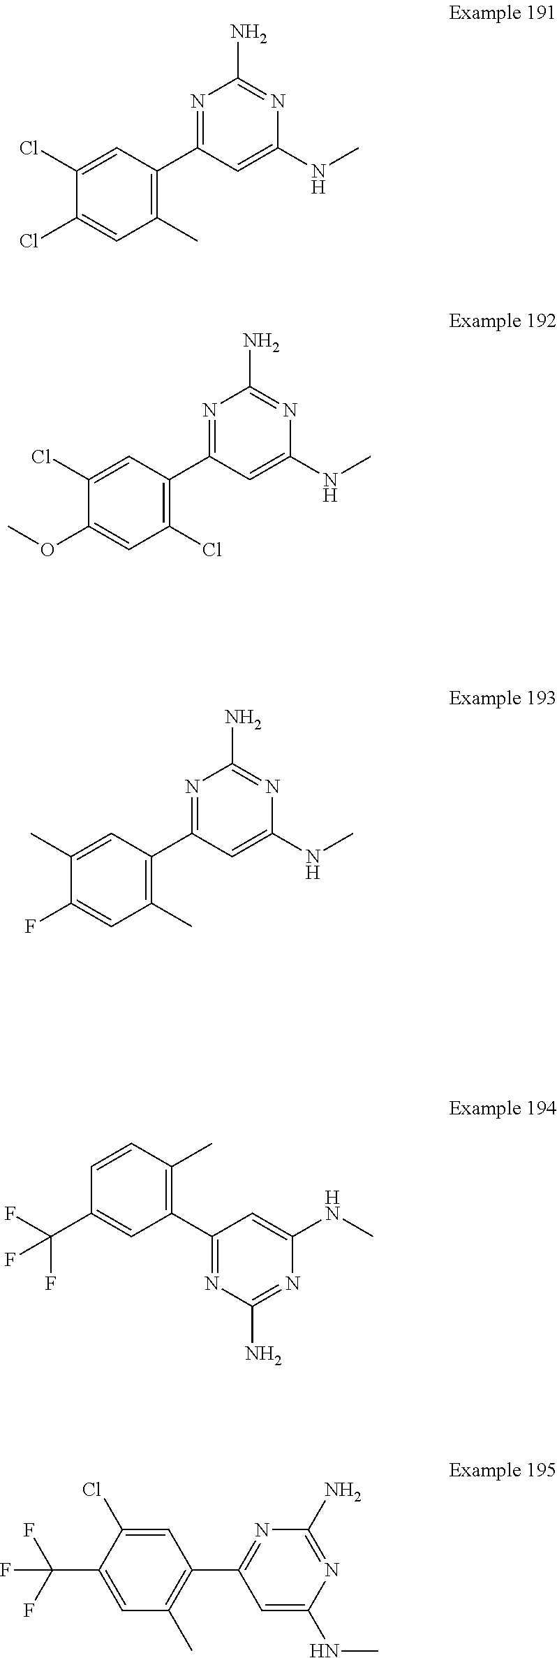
C1(NC)=CC(C2=C(C)C=C(Cl)C(Cl)=C2)=NC(N)=N1.C1(NC)=CC(C2=C(Cl)C=C(OC)C(Cl)=C2)=NC(N)=N1.C1(NC)=CC(C2=C(C)C=C(F)C(C)=C2)=NC(N)=N1.C1(C(F)(F)F)=CC(C2=NC(N)=NC(NC)=C2)=C(C)C=C1.C1=C(C(F)(F)F)C(Cl)=CC(C2=NC(N)=NC(NC)=C2)=C1C
